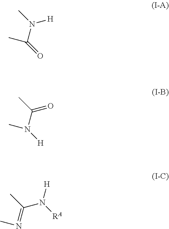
C(N([H])C)(C)=O.N(C(=O)C)(C)[H].C(=NC)(C)N([RA])[H]
